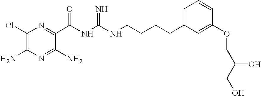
C1(Cl)=C(N)N=C(N)C(C(NC(NCCCCC2=CC=CC(OCC(CO)O)=C2)=N)=O)=N1
